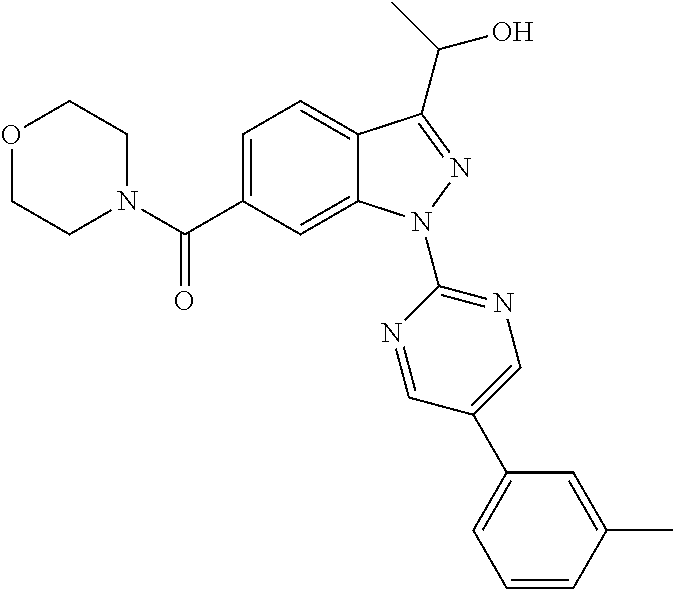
O1CCN(C(C2=CC=C3C(=C2)N(C2=NC=C(C4=CC=CC(C)=C4)C=N2)N=C3C(C)O)=O)CC1
